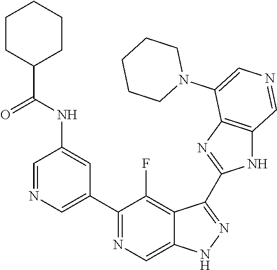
C1(C2=CN=CC(NC(=O)C3CCCCC3)=C2)=NC=C2C(=C1F)C(C1=NC3=C(N1)C=NC=C3N1CCCCC1)=NN2
